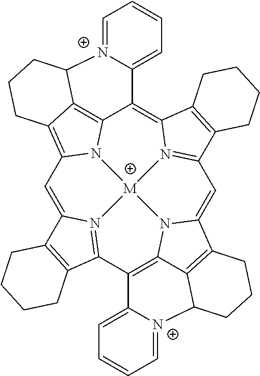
C1=C2N3=C(C4=C5N6C(=CC7=N8C(=C9C%10=C%11C(=C1N%10[M]863)CCCC%11[N+]1=CC=CC=C91)C1=C7CCCC1)C1=C5C(CCC1)[N+]1=CC=CC=C41)C1=C2CCCC1
